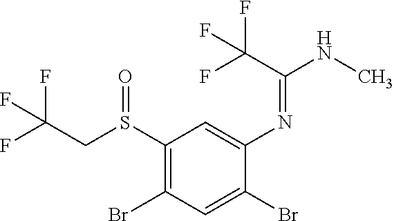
S(C1=C(Br)C=C(Br)C(N=C(C(F)(F)F)NC)=C1)(CC(F)(F)F)=O
